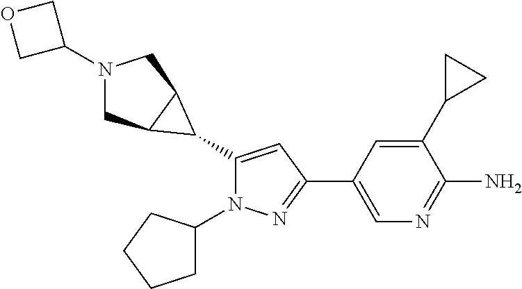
C1(C2C3CN(C4COC4)CC32)=CC(C2=CN=C(N)C(C3CC3)=C2)=NN1C1CCCC1
